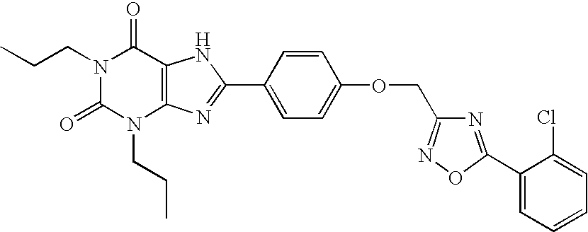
N1(CCC)C(=O)N(CCC)C2=C(C1=O)NC(C1=CC=C(OCC3=NOC(C4=CC=CC=C4Cl)=N3)C=C1)=N2
